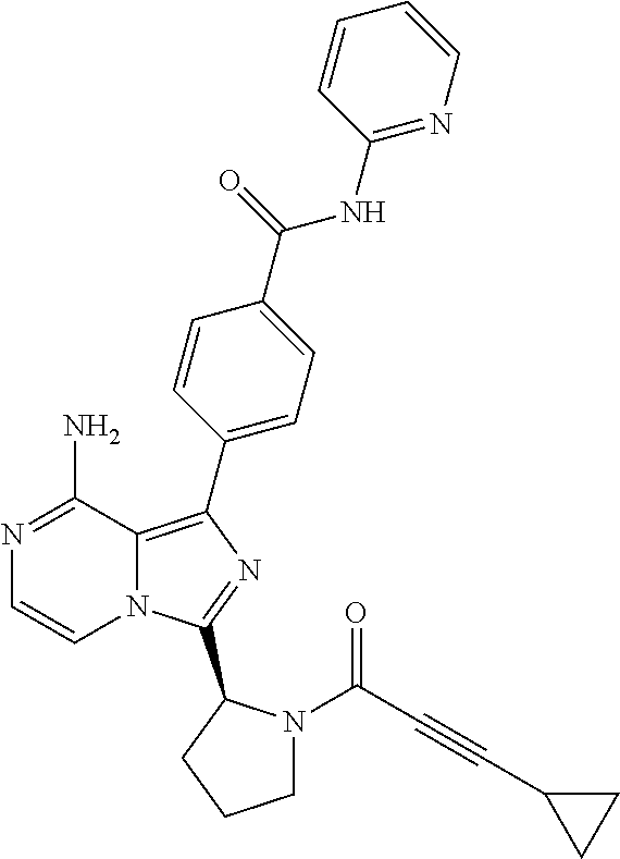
C1=CC(NC(=O)C2=CC=C(C3=C4N(C=CN=C4N)C(C4N(C(C#CC5CC5)=O)CCC4)=N3)C=C2)=NC=C1
